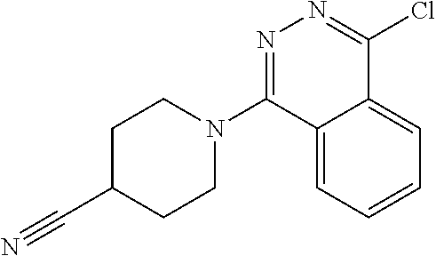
N1(C2=NN=C(Cl)C3=CC=CC=C23)CCC(C#N)CC1
